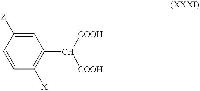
C1(C([COOH])[COOH])=C([X])C=CC([Z])=C1
